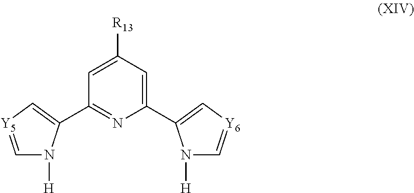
C1([R13])=CC(C2=C[Y5]=CN2[H])=NC(C2=C[Y6]=CN2[H])=C1
